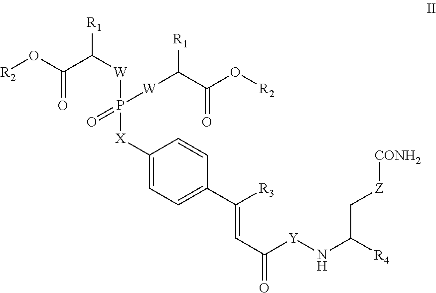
C1([X]P([W]C([R1])C(O[R2])=O)(=O)[W]C([R1])C(O[R2])=O)=CC=C(C(=CC([Y]NC([R4])C[Z][CONH2])=O)[R3])C=C1
